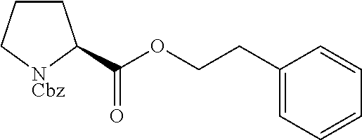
C1(CCOC(=O)C2CCC[NCbz]2)=CC=CC=C1
